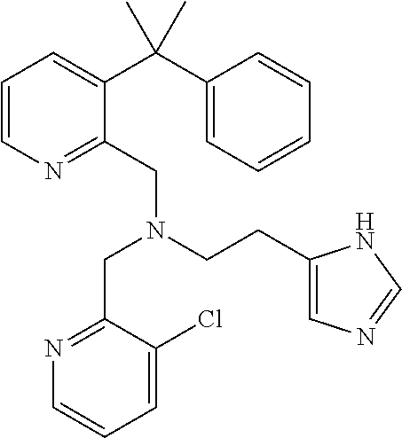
C1=CN=C(CN(CCC2=CN=CN2)CC2=NC=CC=C2Cl)C(C(C2=CC=CC=C2)(C)C)=C1
